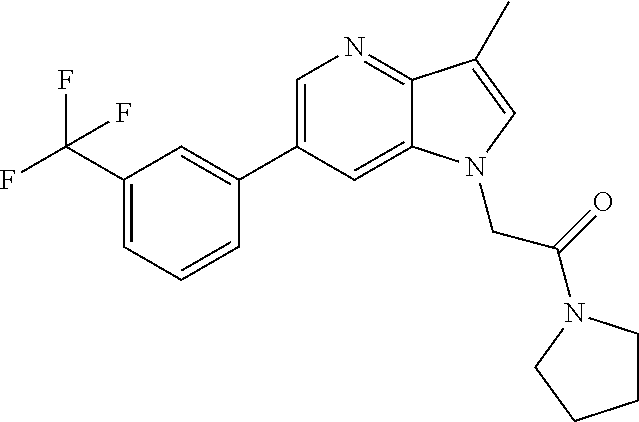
C1=C(C2=CC(C(F)(F)F)=CC=C2)C=C2C(=N1)C(C)=CN2CC(=O)N1CCCC1
